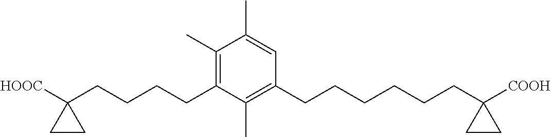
C1(C)=C(CCCCC2([HOOC])CC2)C(C)=C(CCCCCCC2([COOH])CC2)C=C1C
